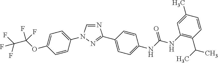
N1=CN(C2=CC=C(OC(C(F)(F)F)(F)F)C=C2)N=C1C1=CC=C(NC(NC2=C(C(C)C)C=CC(C)=C2)=O)C=C1
